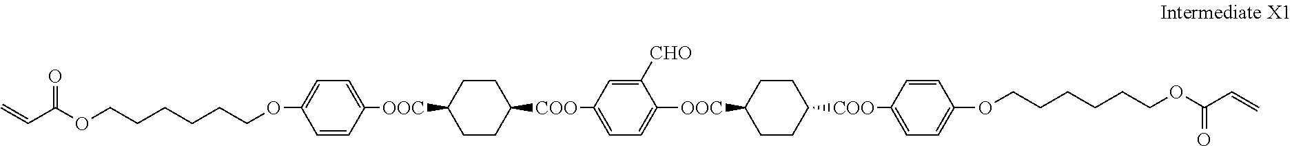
C=CC(OCCCCCCOC1=CC=C([OOC]C2CCC([COO]C3=CC=C([OOC]C4CCC([COO]C5=CC=C(OCCCCCCOC(C=C)=O)C=C5)CC4)C([CHO])=C3)CC2)C=C1)=O
